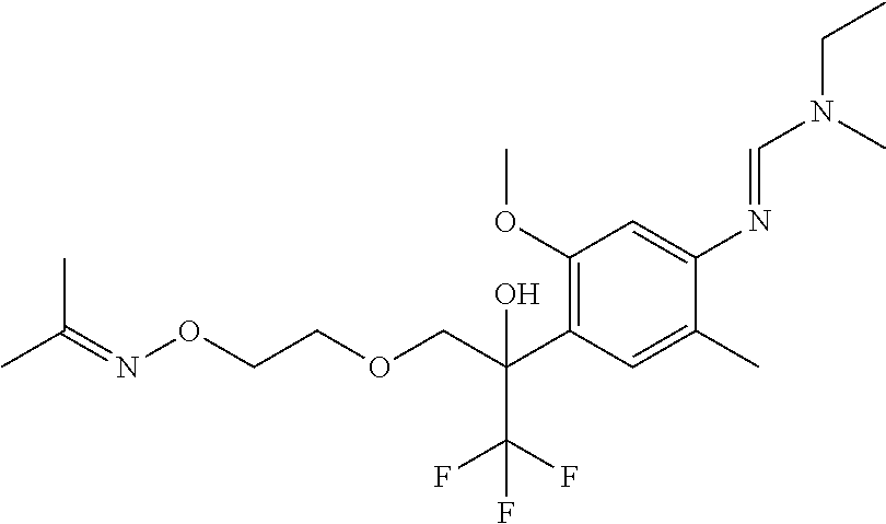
C1(OC)=C(C(COCCON=C(C)C)(O)C(F)(F)F)C=C(C)C(N=CN(CC)C)=C1
